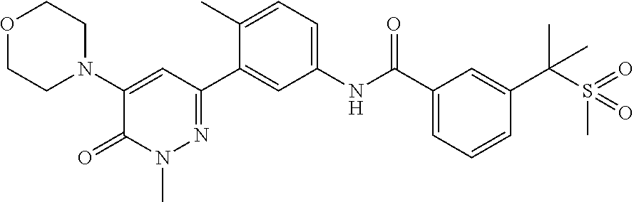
C1(N2CCOCC2)=CC(C2=CC(NC(C3=CC=CC(C(S(=O)(C)=O)(C)C)=C3)=O)=CC=C2C)=NN(C)C1=O
